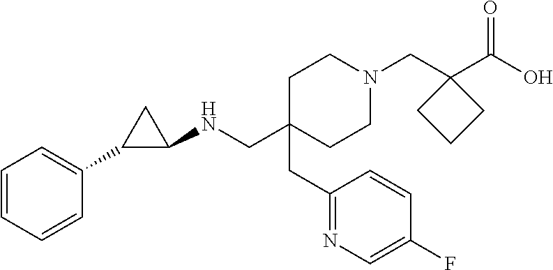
C1C(CC2=NC=C(F)C=C2)(CNC2CC2C2=CC=CC=C2)CCN(CC2(C(O)=O)CCC2)C1
